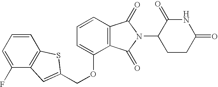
C1=CC=C(F)C2=C1SC(COC1=CC=CC3=C1C(=O)N(C1CCC(=O)NC1=O)C3=O)=C2
